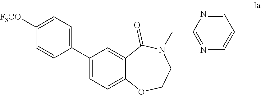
C1=C([F3CO])C=CC(C2=CC=C3C(=C2)C(=O)N(CC2=NC=CC=N2)CCO3)=C1
